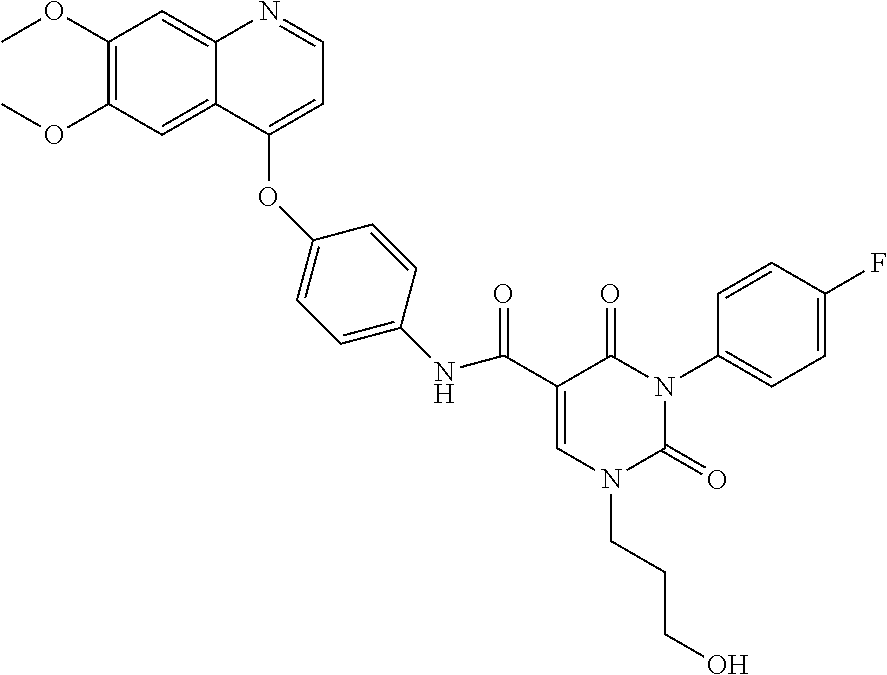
C1=C(C(=O)NC2=CC=C(OC3=CC=NC4=CC(OC)=C(OC)C=C43)C=C2)C(=O)N(C2=CC=C(F)C=C2)C(=O)N1CCCO
